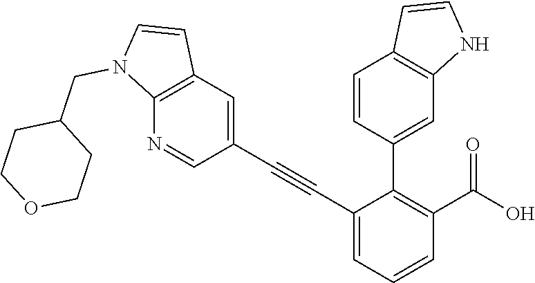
C1=C(C#CC2=CC3=C(N=C2)N(CC2CCOCC2)C=C3)C(C2=CC3=C(C=C2)C=CN3)=C(C(O)=O)C=C1
